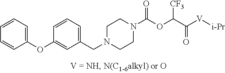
C1(OC2=CC(CN3CCN(C(OC(C([V][i-Pr])=O)[CF3])=O)CC3)=CC=C2)=CC=CC=C1
